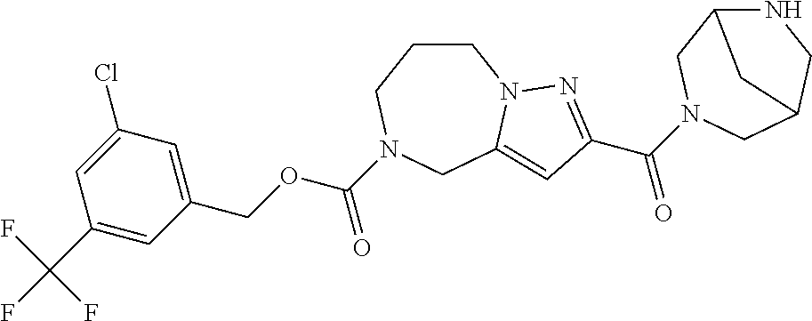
C1CCN(C(OCC2=CC(Cl)=CC(C(F)(F)F)=C2)=O)CC2=CC(C(=O)N3CC4NCC(C3)C4)=NN12
